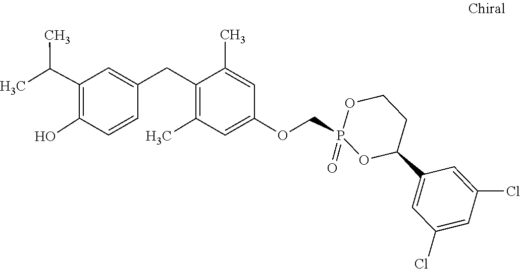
C1=C(CC2=C(C)C=C(OCP3(=O)OC(C4=CC(Cl)=CC(Cl)=C4)CCO3)C=C2C)C=CC(O)=C1C(C)C
